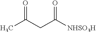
CC(CC([NHSO3H])=O)=O
